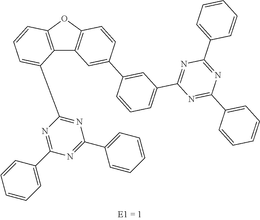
C12=C(OC3=C1C=C(C1=CC(C4=NC(C5=CC=CC=C5)=NC(C5=CC=CC=C5)=N4)=CC=C1)C=C3)C=CC=C2C1=NC(C2=CC=CC=C2)=NC(C2=CC=CC=C2)=N1
